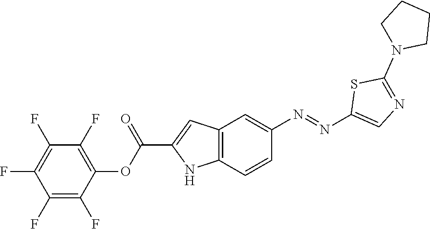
C12=C(C=CC(N=NC3=CN=C(N4CCCC4)S3)=C1)NC(C(OC1=C(F)C(F)=C(F)C(F)=C1F)=O)=C2
